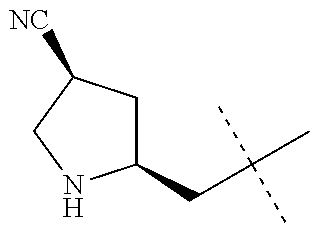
C1(CC(C)(C)C)CC([NC])CN1
